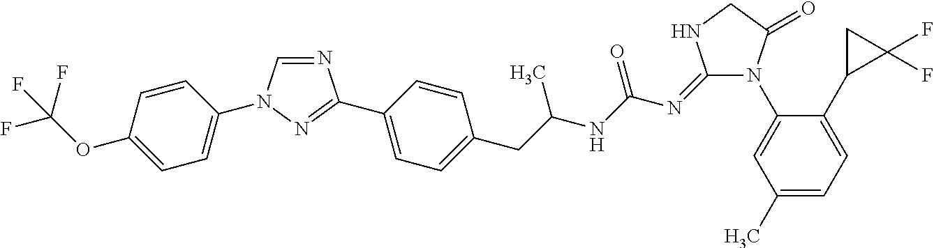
N1=CN(C2=CC=C(OC(F)(F)F)C=C2)N=C1C1=CC=C(CC(NC(N=C2N(C3=CC(C)=CC=C3C3C(F)(F)C3)C(=O)CN2)=O)C)C=C1
